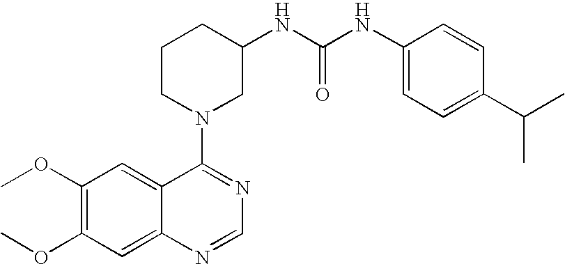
C1(OC)=C(OC)C=C2C(=C1)C(N1CC(NC(=O)NC3=CC=C(C(C)C)C=C3)CCC1)=NC=N2
